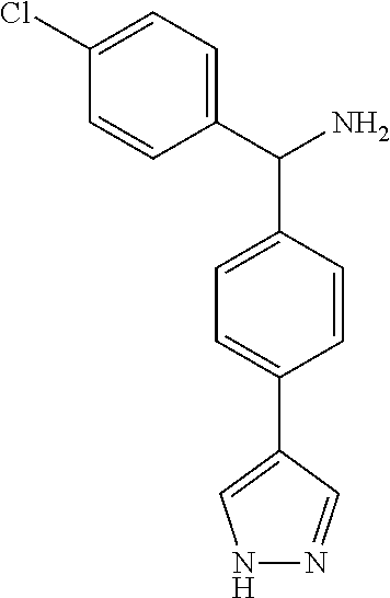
N1N=CC(C2=CC=C(C(N)C3=CC=C(Cl)C=C3)C=C2)=C1
